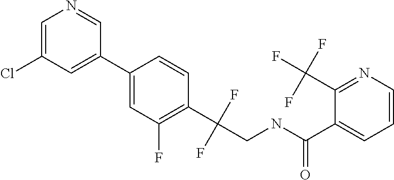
C1(C2=CC(Cl)=CN=C2)=CC(F)=C(C(F)(F)CNC(C2=CC=CN=C2C(F)(F)F)=O)C=C1
